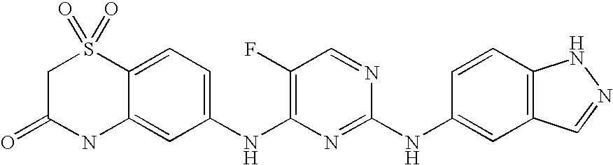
C12=CC=C(NC3=C(F)C=NC(NC4=CC5=C(C=C4)NN=C5)=N3)C=C1NC(=O)CS2(=O)=O
